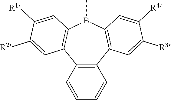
C12=C(C3=C(B(C)C4=C1C=C([R2])C([R1])=C4)C=C([R4])C([R3])=C3)C=CC=C2
